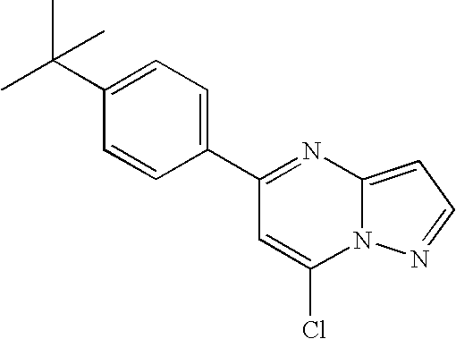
C1(C2=NC3=CC=NN3C(Cl)=C2)=CC=C(C(C)(C)C)C=C1
